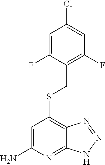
ClC1=CC(F)=C(CSC2=C3C(=NC(N)=C2)NN=N3)C(F)=C1
